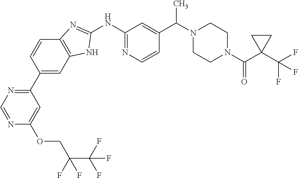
C1(C2=CC3=C(C=C2)N=C(NC2=NC=CC(C(N4CCN(C(C5(C(F)(F)F)CC5)=O)CC4)C)=C2)N3)=NC=NC(OCC(F)(C(F)(F)F)F)=C1
